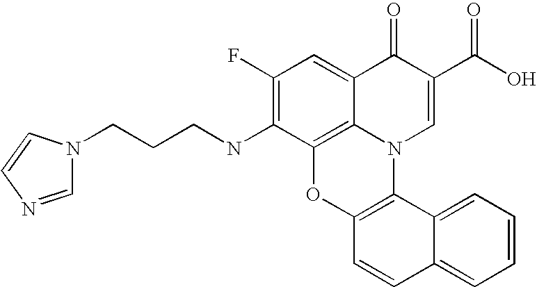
C1(F)=C(NCCCN2C=NC=C2)C2=C3C(=C1)C(=O)C(C(O)=O)=CN3C1=C(O2)C=CC2=CC=CC=C12
